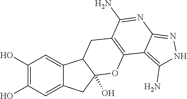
C1(O)=C(O)C=C2C(=C1)C1C(O)(C2)OC2=C(C1)C(N)=NC1=NNC(N)=C21
